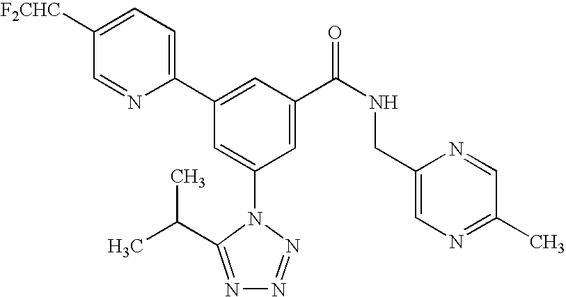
C1(C2=CC(C(NCC3=CN=C(C)C=N3)=O)=CC(N3C(C(C)C)=NN=N3)=C2)=CC=C([F2CHC])C=N1
